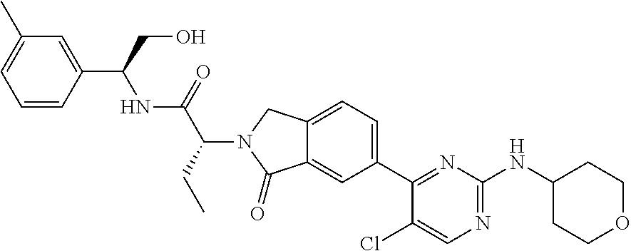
C1(Cl)=CN=C(NC2CCOCC2)N=C1C1=CC=C2C(=C1)C(=O)N(C(C(=O)NC(C1=CC(C)=CC=C1)CO)CC)C2
